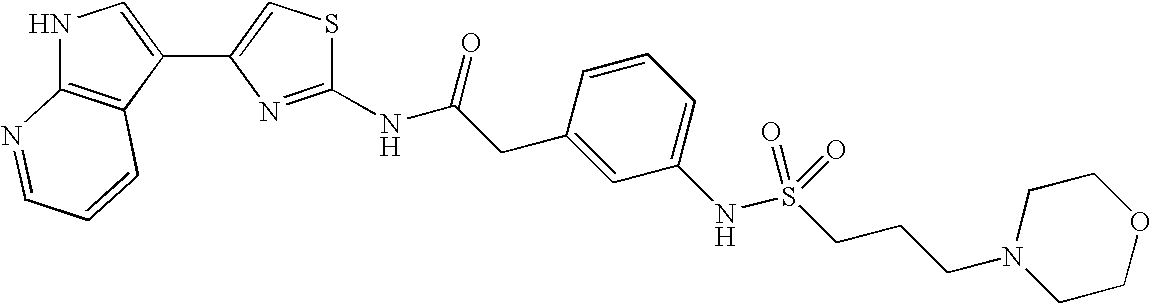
N1C2=C(C(C3=CSC(NC(CC4=CC(NS(CCCN5CCOCC5)(=O)=O)=CC=C4)=O)=N3)=C1)C=CC=N2
